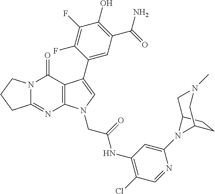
C12CCC(CN(C)C1)N2C1=CC(NC(CN2C3=C(C(=O)N4C(=N3)CCC4)C(C3=CC(C(=O)N)=C(O)C(F)=C3F)=C2)=O)=C(Cl)C=N1
